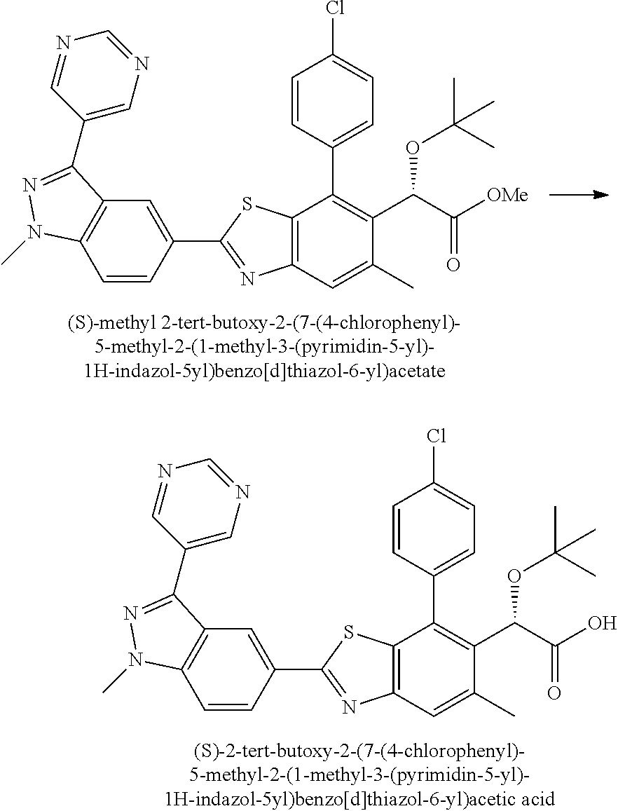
C12=C(C=C(C)C(C(C([OMe])=O)OC(C)(C)C)=C1C1=CC=C(Cl)C=C1)N=C(C1=CC3=C(C=C1)N(C)N=C3C1=CN=CN=C1)S2.C12=C(C=C(C)C(C(C(O)=O)OC(C)(C)C)=C1C1=CC=C(Cl)C=C1)N=C(C1=CC3=C(C=C1)N(C)N=C3C1=CN=CN=C1)S2
